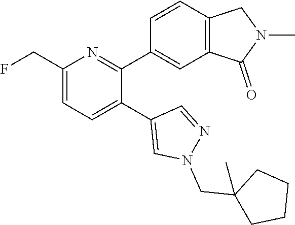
C1(CF)=CC=C(C2=CN(CC3(C)CCCC3)N=C2)C(C2=CC3=C(C=C2)CN(C)C3=O)=N1
